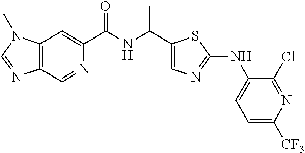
C12=C(C=NC(C(=O)NC(C)C3=CN=C(NC4=CC=C([CF3])N=C4Cl)S3)=C1)N=CN2C
